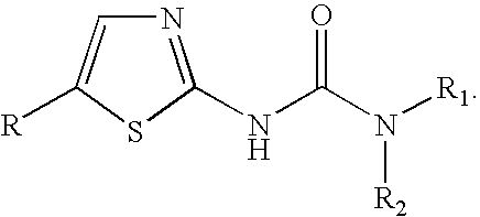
N1=C(NC(N([R1])[R2])=O)SC([R])=C1
